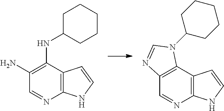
C12=C(C3=C(N=C1)NC=C3)N(C1CCCCC1)C=N2.C1(N)=C(NC2CCCCC2)C2=C(N=C1)NC=C2
